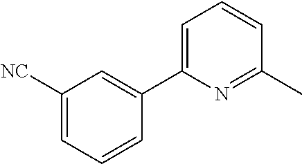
C1([NC])=CC=CC(C2=CC=CC(C)=N2)=C1
